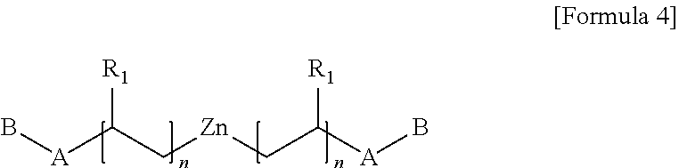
B[A]C(C[Zn]CC([R1])[A]B)[R1]
